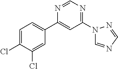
N1=CN=C(N2C=NC=N2)C=C1C1=CC=C(Cl)C(Cl)=C1
